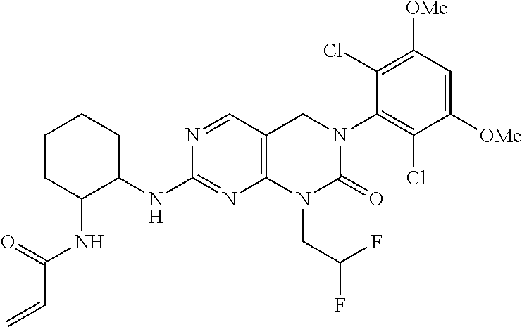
C1CC(NC(C=C)=O)C(NC2=NC3=C(C=N2)CN(C2=C(Cl)C([OMe])=CC([OMe])=C2Cl)C(=O)N3CC(F)F)CC1
